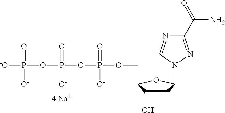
C1C(N2C=NC(C(=O)N)=N2)OC(COP(OP(OP([-O])(=O)[O-])(=O)[O-])(=O)[O-])C1O
